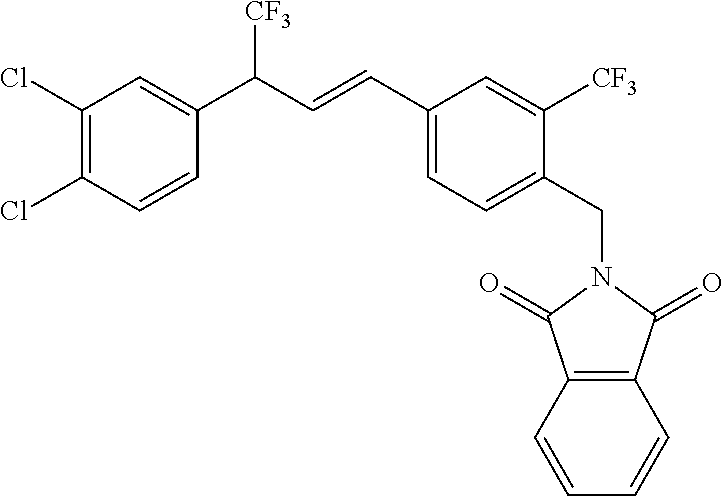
C1(Cl)=C(Cl)C=CC(C(C=CC2=CC=C(CN3C(=O)C4=C(C=CC=C4)C3=O)C([CF3])=C2)[CF3])=C1
